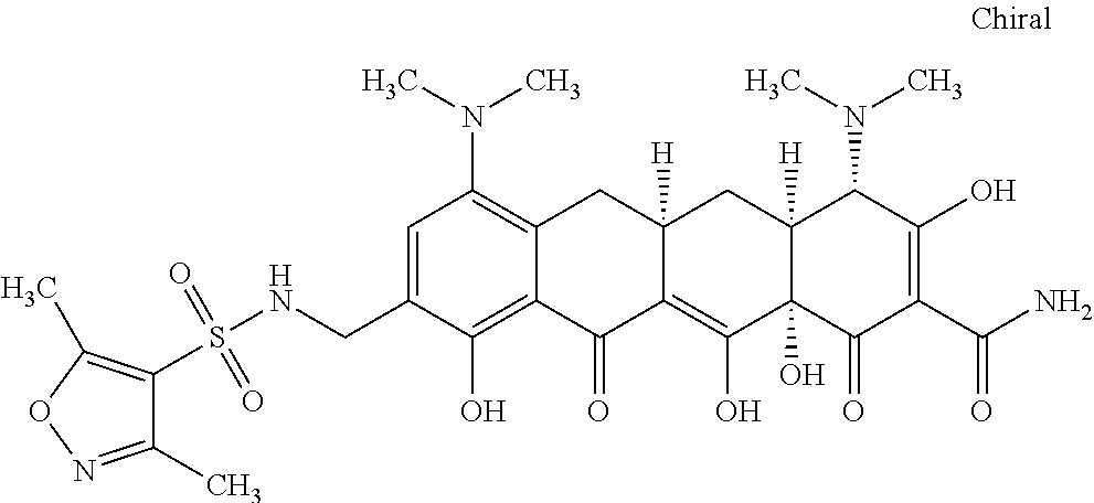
C1=C(CNS(C2=C(C)ON=C2C)(=O)=O)C(O)=C2C(=C1N(C)C)CC1([H])C(=C(O)C3(O)C([H])(C1)C(N(C)C)C(O)=C(C(N)=O)C3=O)C2=O
